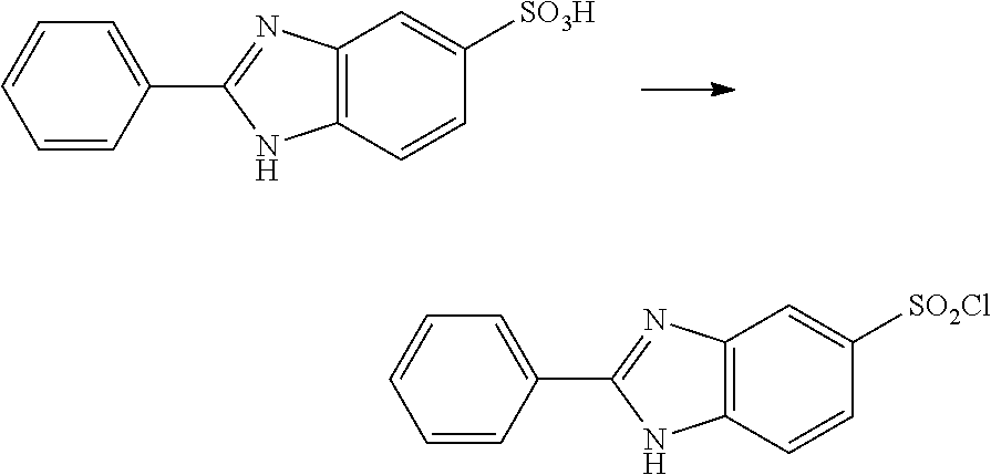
C1([SO3H])=CC2=C(C=C1)NC(C1=CC=CC=C1)=N2.C1([SO2Cl])=CC2=C(C=C1)NC(C1=CC=CC=C1)=N2
